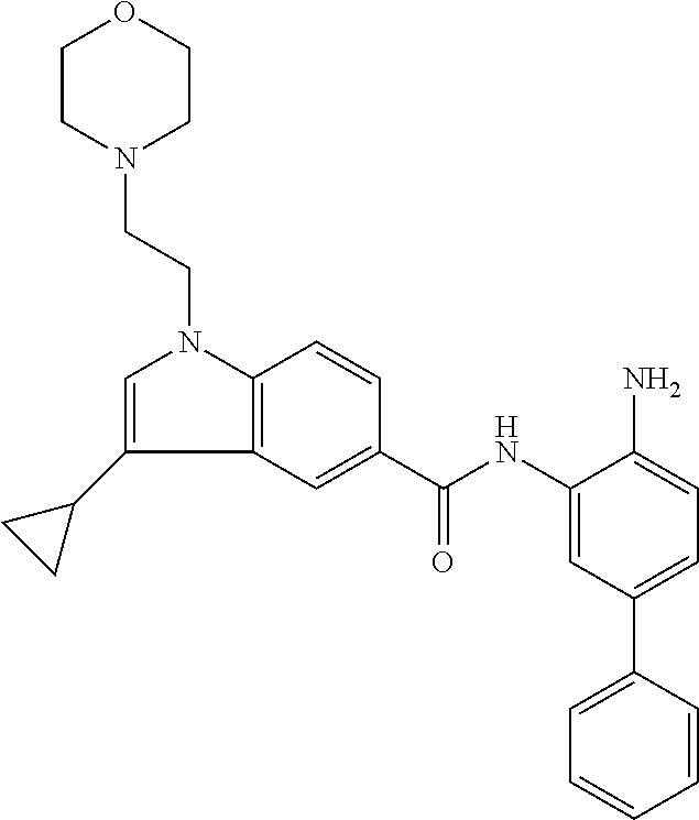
C12=C(C=C(C(NC3=CC(C4=CC=CC=C4)=CC=C3N)=O)C=C1)C(C1CC1)=CN2CCN1CCOCC1
